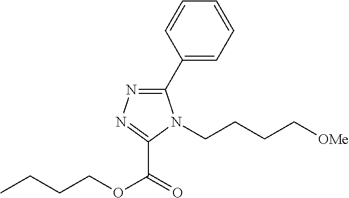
C(=O)(OCCCC)C1=NN=C(C2=CC=CC=C2)N1CCCC[OMe]
